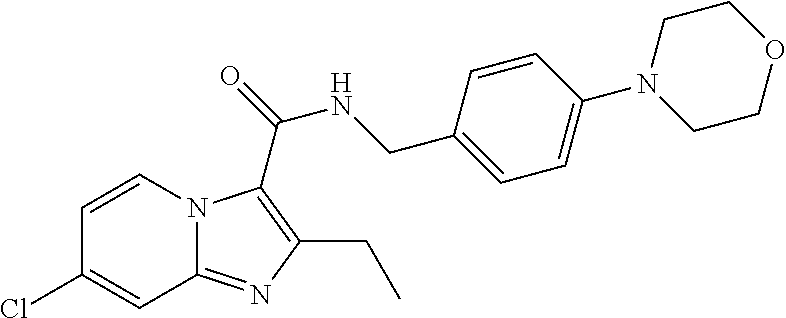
C1=CN2C(=NC(CC)=C2C(=O)NCC2=CC=C(N3CCOCC3)C=C2)C=C1Cl
